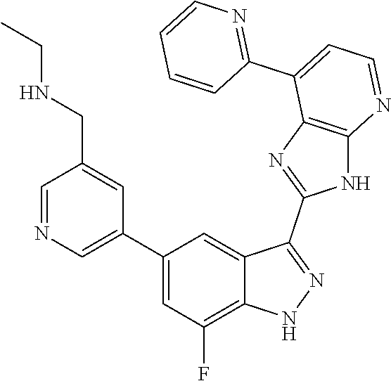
C1=NC=C(C2=CC(F)=C3C(=C2)C(C2=NC4=C(N2)N=CC=C4C2=NC=CC=C2)=NN3)C=C1CNCC
